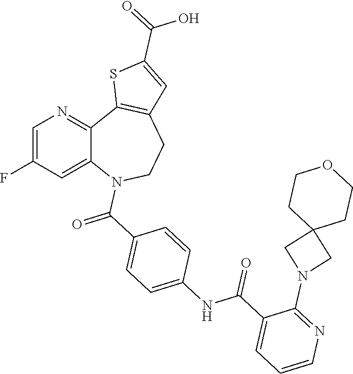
C1=C(F)C=C2C(=N1)C1=C(CCN2C(=O)C2=CC=C(NC(C3=CC=CN=C3N3CC4(C3)CCOCC4)=O)C=C2)C=C(C(=O)O)S1
